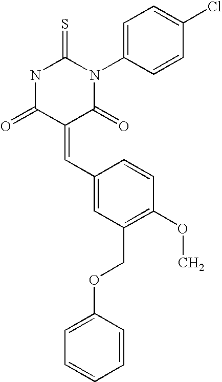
N1C(=O)C(=CC2=CC(COC3=CC=CC=C3)=C(OC)C=C2)C(=O)N(C2=CC=C(Cl)C=C2)C1=S
